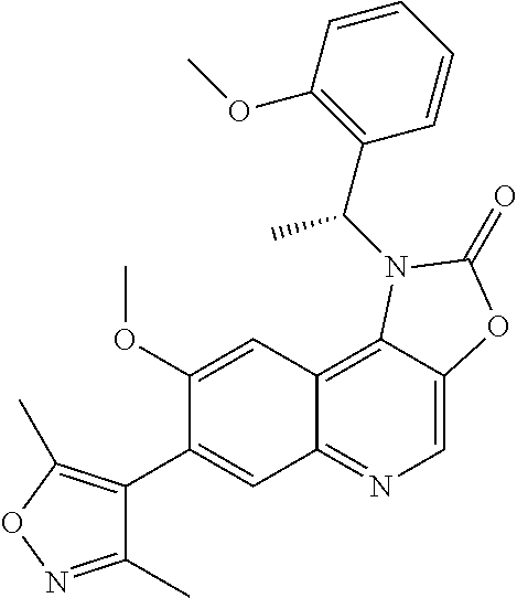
C1(OC)=CC2=C3C(=CN=C2C=C1C1=C(C)ON=C1C)OC(=O)N3C(C1=C(OC)C=CC=C1)C
